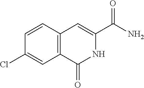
C1=CC2=C(C=C1Cl)C(=O)NC(C(N)=O)=C2
